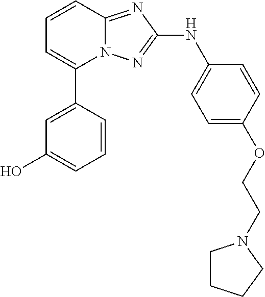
C1=CC2=NC(NC3=CC=C(OCCN4CCCC4)C=C3)=NN2C(C2=CC(O)=CC=C2)=C1
